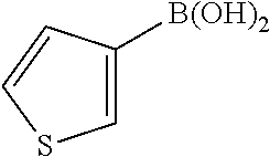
C1=C([B(OH)2])C=CS1
